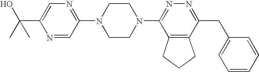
N1=CC(N2CCN(C3=NN=C(CC4=CC=CC=C4)C4=C3CCC4)CC2)=NC=C1C(C)(O)C
